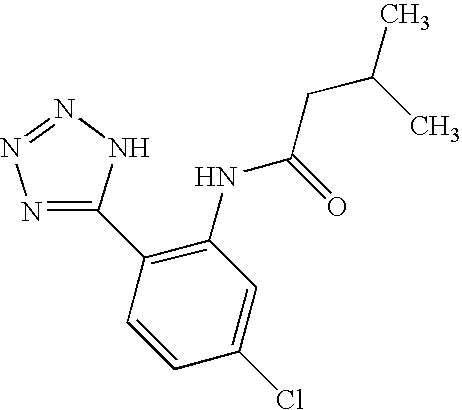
C1(C2=C(NC(CC(C)C)=O)C=C(Cl)C=C2)=NN=NN1
